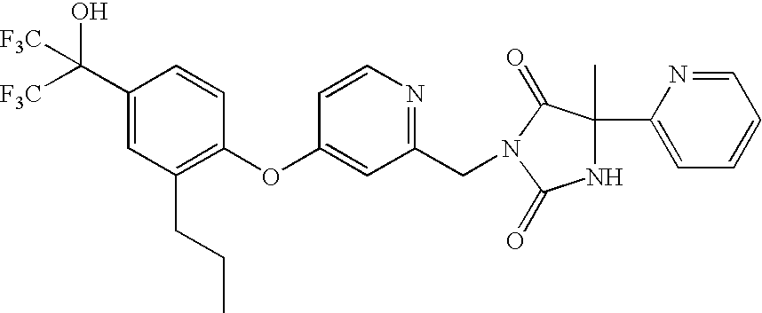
C1(C([F3C])(O)[F3C])=CC(CCC)=C(OC2=CC(CN3C(=O)C(C)(C4=CC=CC=N4)NC3=O)=NC=C2)C=C1
